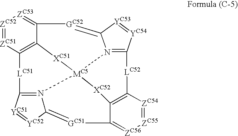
C12=C3C(=[ZC53][ZC52]=[ZC51]1)[GC52]=C1N4=C([LC52]C5=C6[XC52][MC5]4(N4=C([LC51]2)[YC51]=[YC52]C4=[GC51]C6=[ZC56][ZC55]=[ZC54]5)[XC51]3)[YC54]=[YC53]1
